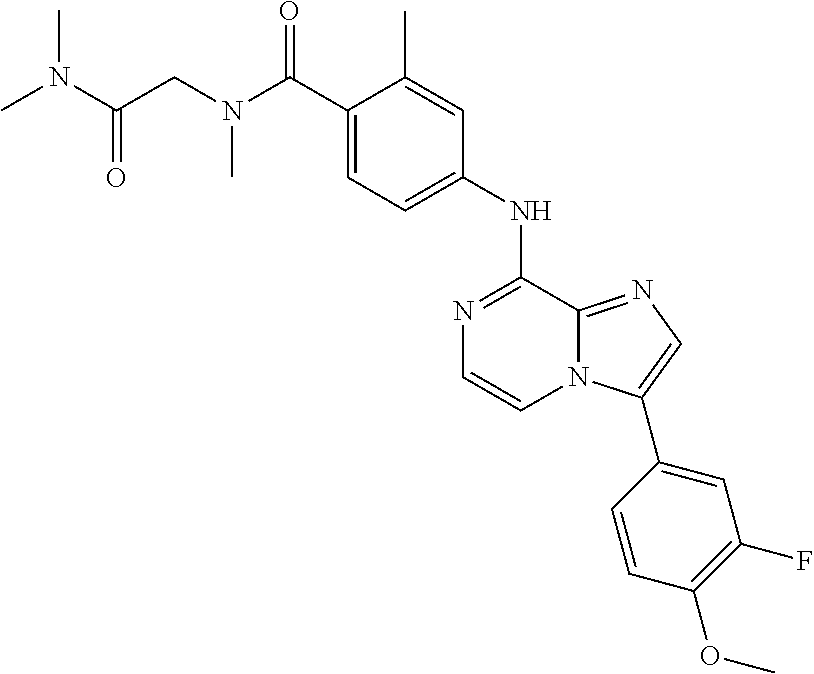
C(C1=CC=C(NC2=NC=CN3C2=NC=C3C2=CC(F)=C(OC)C=C2)C=C1C)(N(CC(N(C)C)=O)C)=O
